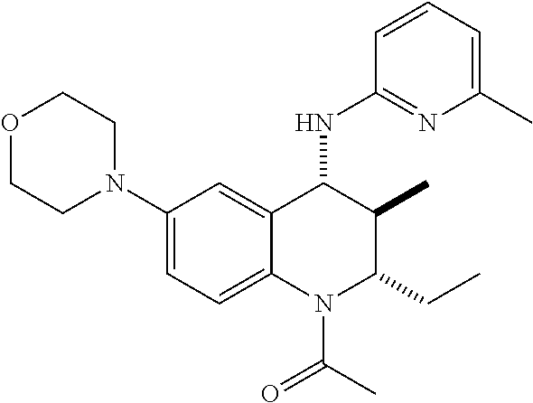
C1(N2CCOCC2)=CC=C2C(=C1)C(NC1=NC(C)=CC=C1)C(C)C(CC)N2C(C)=O
